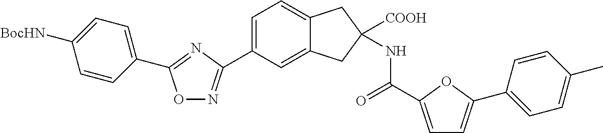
O1N=C(C2=CC=C3C(=C2)CC([COOH])(NC(=O)C2=CC=C(C4=CC=C(C)C=C4)O2)C3)N=C1C1=CC=C([BocHN])C=C1
